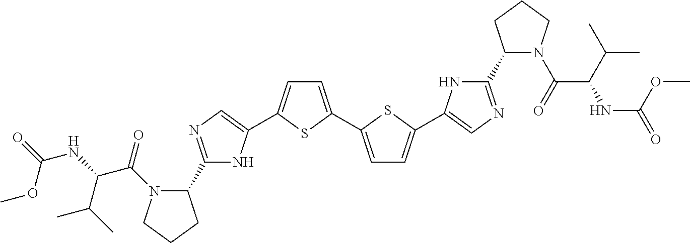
C1(C2N(C(C(C(C)C)NC(OC)=O)=O)CCC2)=NC=C(C2=CC=C(C3=CC=C(C4=CN=C(C5N(C(=O)C(C(C)C)NC(=O)OC)CCC5)N4)S3)S2)N1
